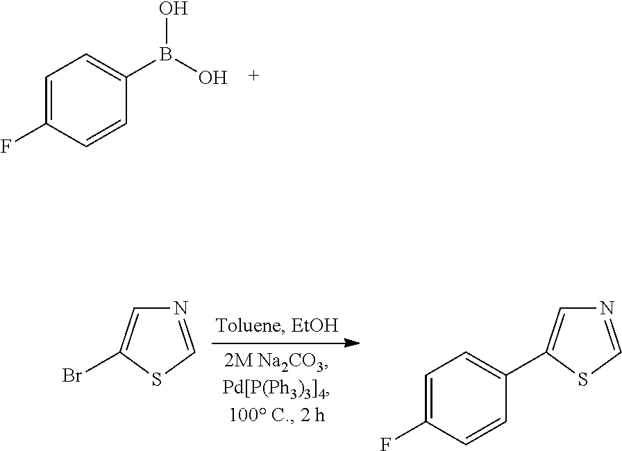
C1=C(F)C=CC(B(O)O)=C1.BrC1=CN=CS1.C1(C2=CN=CS2)=CC=C(F)C=C1
